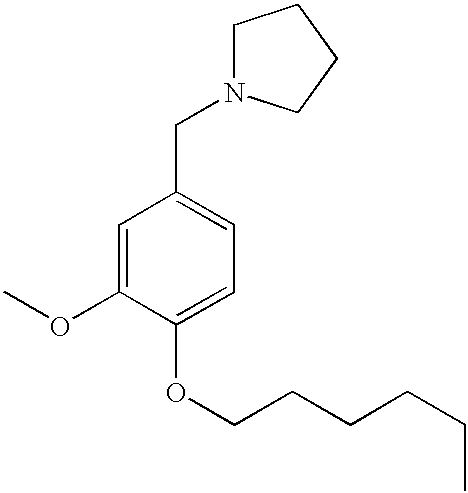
C(C1=CC=C(OCCCCCC)C(OC)=C1)N1CCCC1
